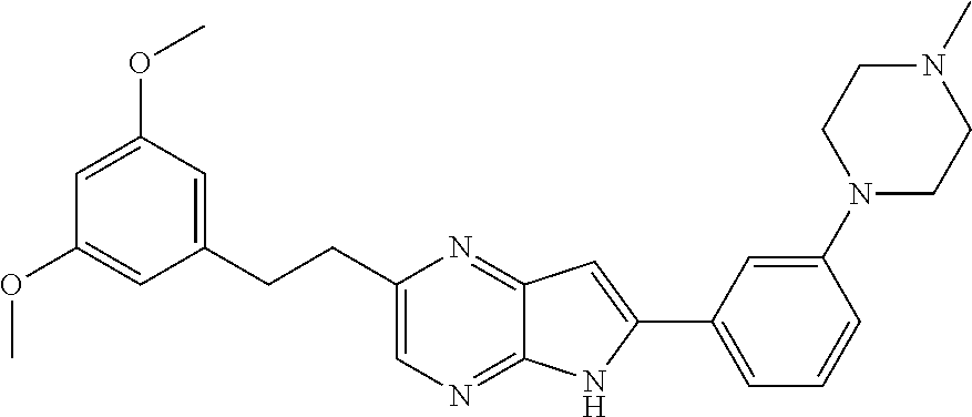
C1(N2CCN(C)CC2)=CC(C2=CC3=NC(CCC4=CC(OC)=CC(OC)=C4)=CN=C3N2)=CC=C1
